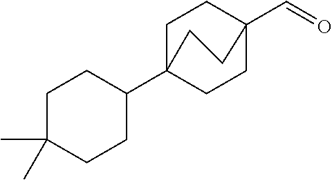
C1(C)(C)CCC(C23CCC(C=O)(CC2)CC3)CC1
